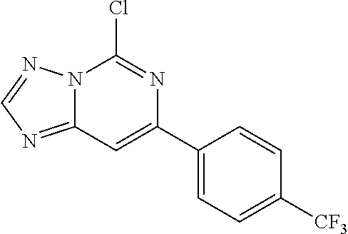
N12C(=NC=N1)C=C(C1=CC=C([CF3])C=C1)N=C2Cl
